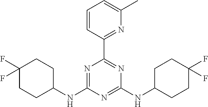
N1=C(NC2CCC(F)(F)CC2)N=C(NC2CCC(F)(F)CC2)N=C1C1=NC(C)=CC=C1
